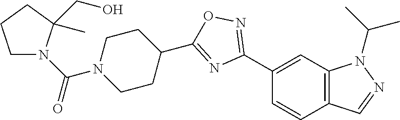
C1(C2=NOC(C3CCN(C(N4CCCC4(CO)C)=O)CC3)=N2)=CC2=C(C=C1)C=NN2C(C)C
